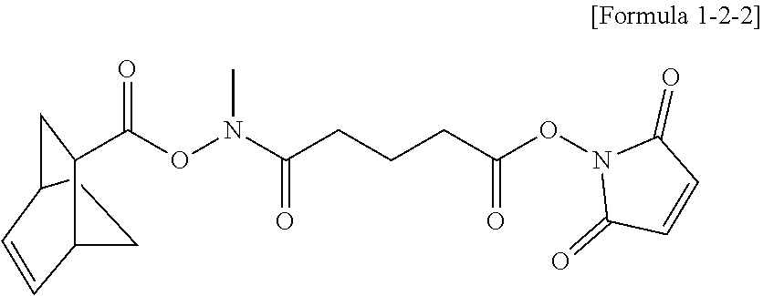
O(N(C(CCCC(ON1C(=O)C=CC1=O)=O)=O)C)C(=O)C1CC2CCC1C=C2
